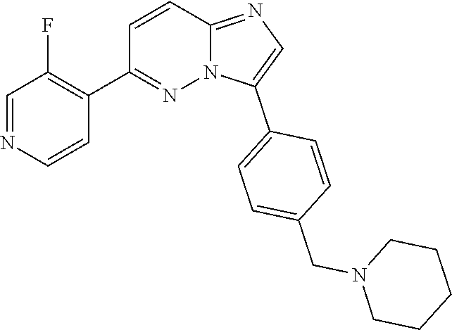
C1=C(C2=CC=C(CN3CCCCC3)C=C2)N2C(=N1)C=CC(C1=C(F)C=NC=C1)=N2
